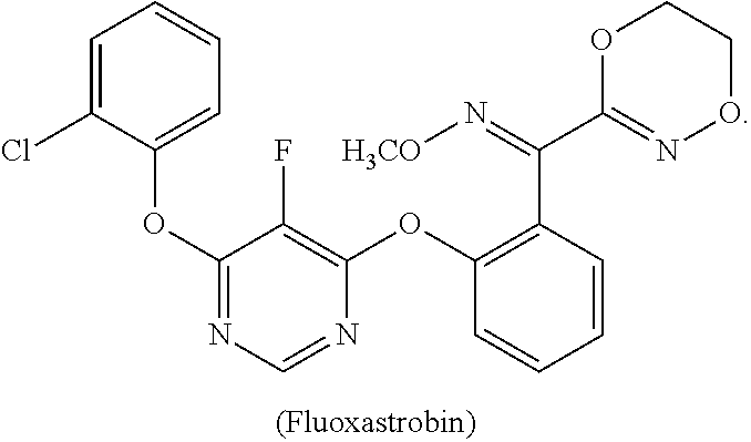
O(C1=NC=NC(OC2=C(C(=N[H3CO])C3=NOCCO3)C=CC=C2)=C1F)C1=CC=CC=C1Cl
